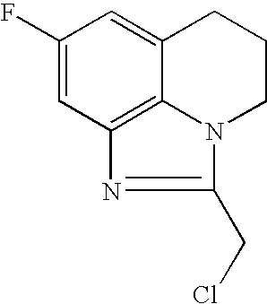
C1(F)=CC2=C3C(=C1)CCCN3C(CCl)=N2
